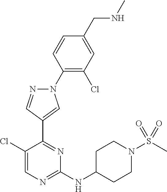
N1(C2=C(Cl)C=C(CNC)C=C2)N=CC(C2=NC(NC3CCN(S(=O)(=O)C)CC3)=NC=C2Cl)=C1
